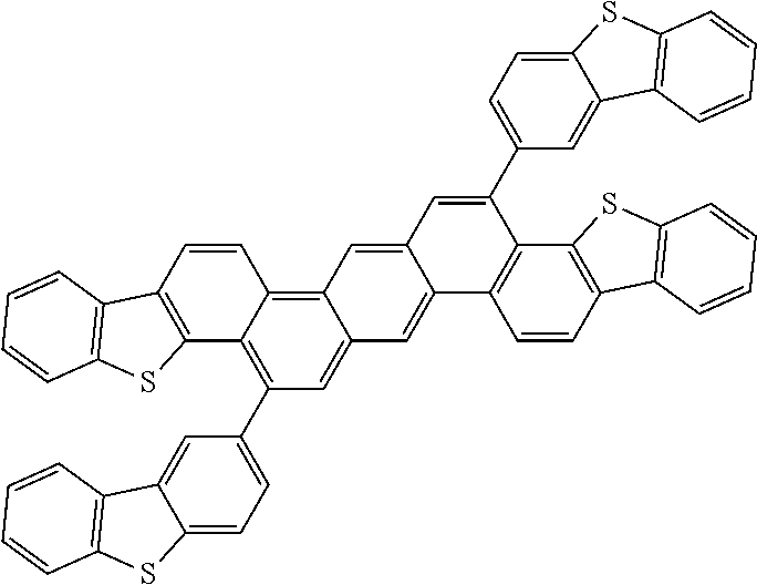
C1(C2=CC=C3C(=C2)C2=C(S3)C=CC=C2)=C2C(=C3C(=C1)C=C1C(=C3)C=C(C3=CC=C4C(=C3)C3=C(S4)C=CC=C3)C3=C1C=CC1=C3SC3=C1C=CC=C3)C=CC1=C2SC2=C1C=CC=C2
